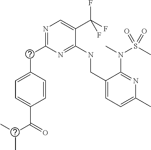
C(C1=NC=C(C(F)(F)F)C(NCC2=CC=C(C)N=C2N(S(=O)(C)=O)C)=N1)C1=CC=C(C(=O)C(C)C)C=C1
